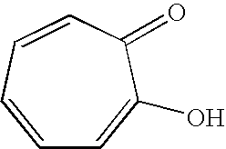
C1=C(O)C(=O)C=CC=C1
